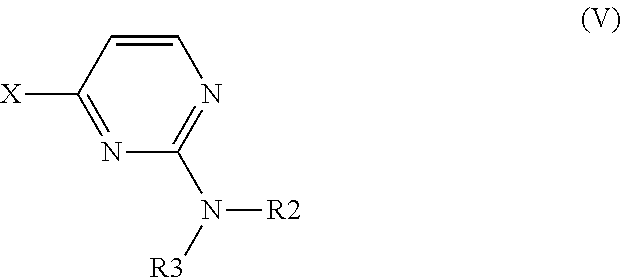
C1=CC([X])=NC(N([R3])[R2])=N1
